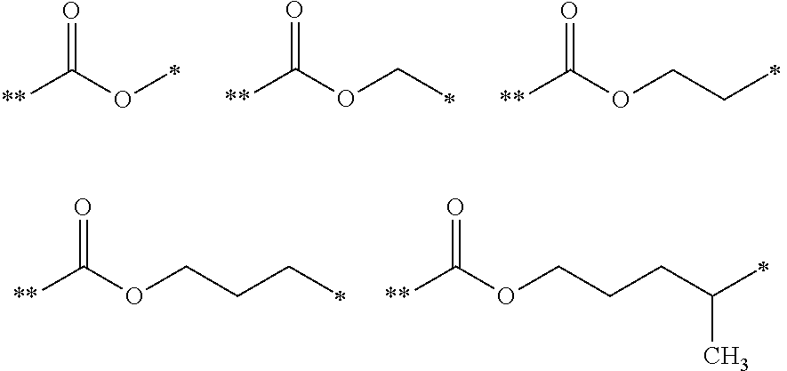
[**]C(OC)=O.[**]C(OCC)=O.[**]C(OCCC)=O.[**]C(OCCCC)=O.[**]C(OCCCC(C)C)=O
